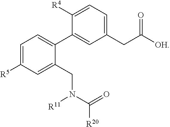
C1=C([R5])C=C(CN(C(=O)[R20])[R11])C(C2=CC(CC(=O)[OH])=CC=C2[R4])=C1
